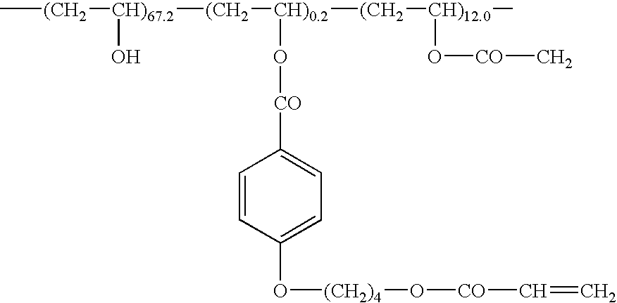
C[(CH2][CH)67.2]([(CH2][CH)0.2]([(CH2][CH)12.0](C)O[CO]C)O[CO]C1=CC=C(O[(CH2)4]O[CO]C=C)C=C1)O
